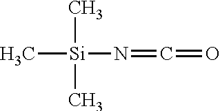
C[Si](N=C=O)(C)C
